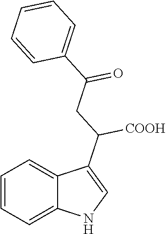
C1=CC=C2C(=C1)C(C([COOH])CC(=O)C1=CC=CC=C1)=CN2
